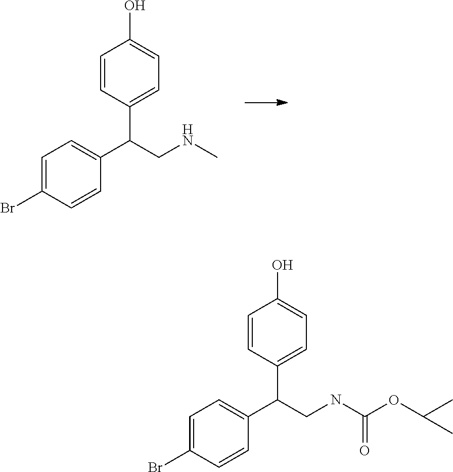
C1(Br)=CC=C(C(CNC)C2=CC=C(O)C=C2)C=C1.C1(Br)=CC=C(C(CNC(OC(C)C)=O)C2=CC=C(O)C=C2)C=C1
